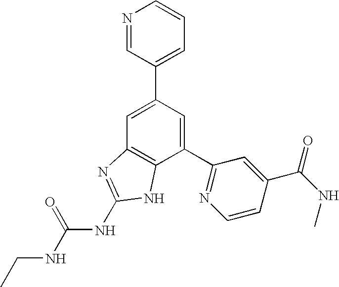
C1=C(C2=CC=CN=C2)C=C(C2=NC=CC(C(=O)NC)=C2)C2=C1N=C(NC(NCC)=O)N2
